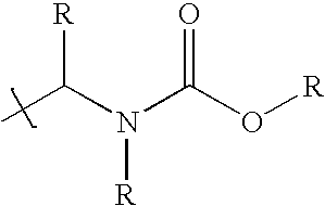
CC(N(C(O[R])=O)[R])[R]
